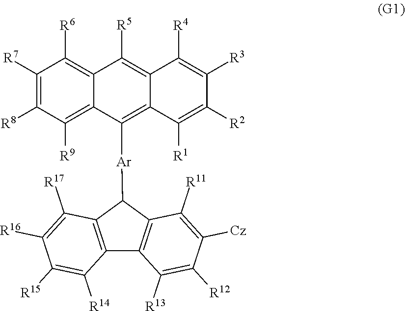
C1([R7])=C([R8])C([R9])=C2C(=C1[R6])C([R5])=C1C(=C2[Ar]C2C3=C(C4=C2C([R17])=C([R16])C([R15])=C4[R14])C([R13])=C([R12])C([Cz])=C3[R11])C([R1])=C([R2])C([R3])=C1[R4]
